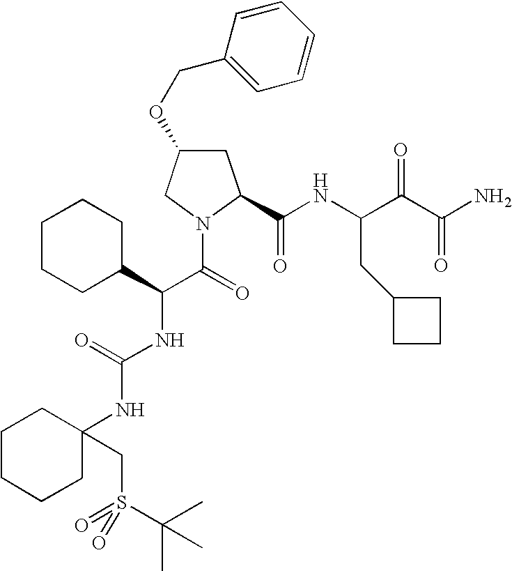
C1C(OCC2=CC=CC=C2)CN(C(C(NC(=O)NC2(CS(=O)(C(C)(C)C)=O)CCCCC2)C2CCCCC2)=O)C1C(NC(C(C(N)=O)=O)CC1CCC1)=O
